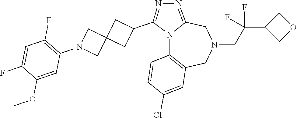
N12C3=C(CN(CC(C4COC4)(F)F)CC1=NN=C2C1CC2(C1)CN(C1=C(F)C=C(F)C(OC)=C1)C2)C=C(Cl)C=C3
